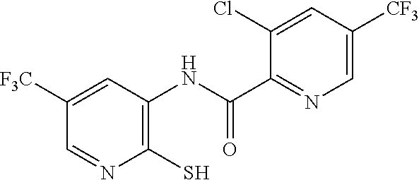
C1([F3C])=CC(NC(C2=NC=C([CF3])C=C2Cl)=O)=C(S)N=C1
